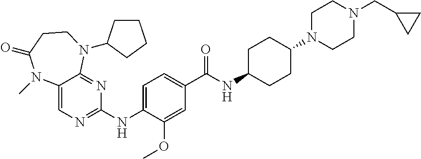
C1=C(NC2=NC=C3C(=N2)N(C2CCCC2)CCC(=O)N3C)C(OC)=CC(C(NC2CCC(N3CCN(CC4CC4)CC3)CC2)=O)=C1
